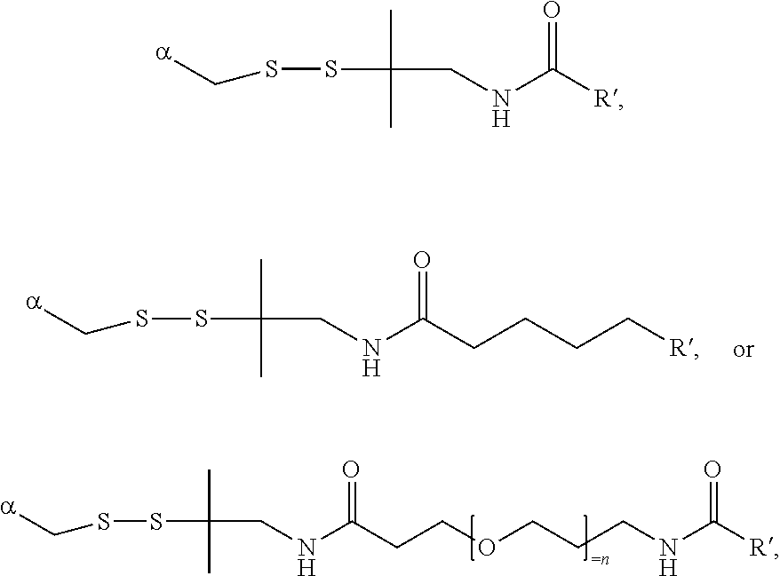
S(C(C)(C)CNC([R])=O)SC[a].S(C(C)(C)CNC(CCOCCCNC([R])=O)=O)SC[a].S(C(C)(C)CNC(CCCC[R])=O)SC[a]
